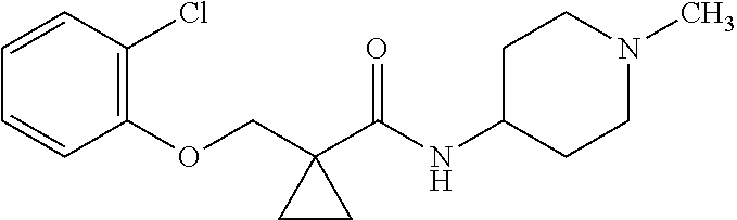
C1=CC(Cl)=C(OCC2(C(NC3CCN(C)CC3)=O)CC2)C=C1
